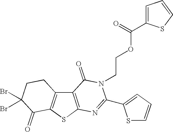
C12=C(SC3=C1CCC(Br)(Br)C3=O)N=C(C1=CC=CS1)N(CCOC(C1=CC=CS1)=O)C2=O
